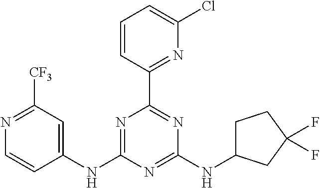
N1=C(NC2=CC([CF3])=NC=C2)N=C(NC2CCC(F)(F)C2)N=C1C1=NC(Cl)=CC=C1
